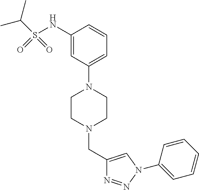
C1(NS(=O)(C(C)C)=O)=CC(N2CCN(CC3=CN(C4=CC=CC=C4)N=N3)CC2)=CC=C1
